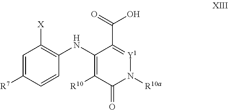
C1(NC2=C([X])C=C([R7])C=C2)=C([R10])C(=O)N([R10a])[Y1]=C1C(=O)O
